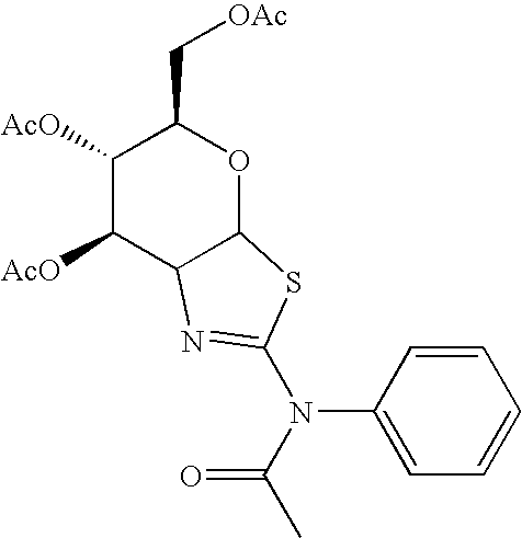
C1([AcO])C([AcO])C2C(OC1C[OAc])SC(N(C1=CC=CC=C1)C(C)=O)=N2
